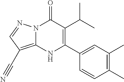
N12C(=C(C#N)C=N1)NC(C1=CC(C)=C(C)C=C1)=C(C(C)C)C2=O
